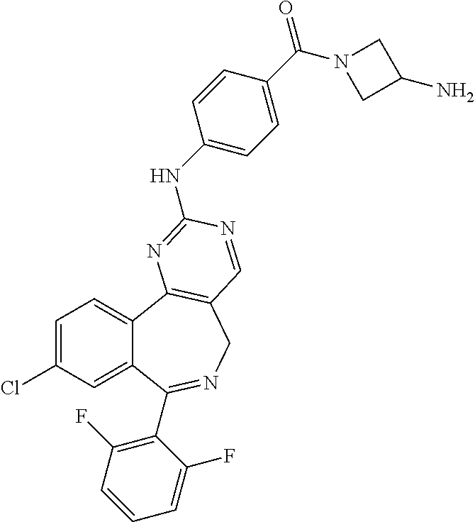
C1=C(Cl)C=C2C(=C1)C1=C(CN=C2C2=C(F)C=CC=C2F)C=NC(NC2=CC=C(C(N3CC(N)C3)=O)C=C2)=N1
